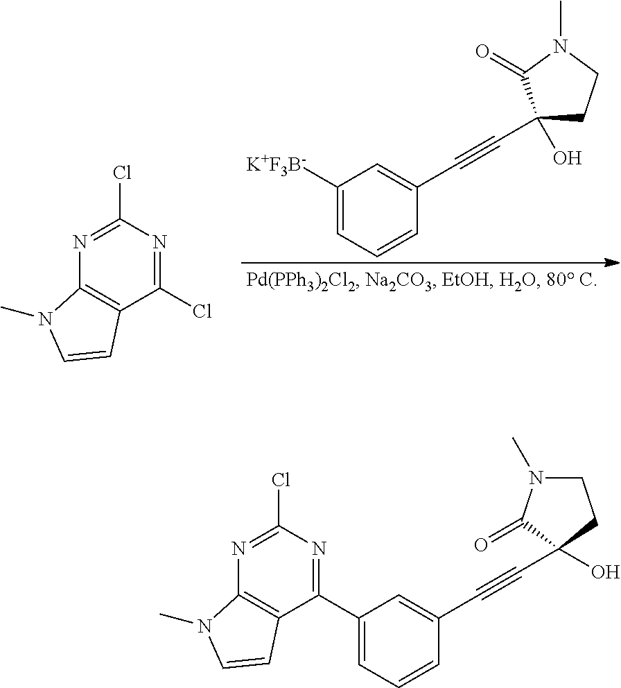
C1([K+F3B-])=CC=CC(C#CC2(O)CCN(C)C2=O)=C1.C1(Cl)=NC(Cl)=NC2=C1C=CN2C.C1=C(C2=NC(Cl)=NC3=C2C=CN3C)C=C(C#CC2(O)CCN(C)C2=O)C=C1
